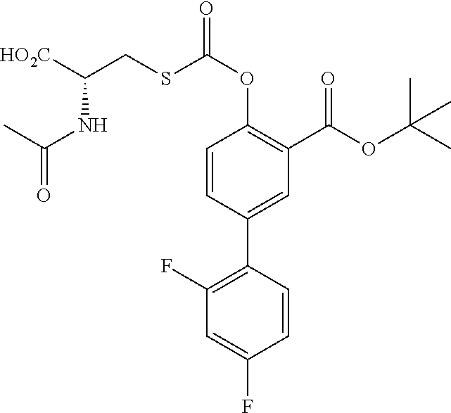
C1(C2=C(F)C=C(F)C=C2)=CC(C(OC(C)(C)C)=O)=C(OC(SCC([HO2C])NC(C)=O)=O)C=C1
